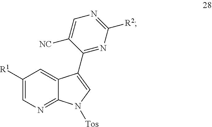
C1([R1])=CN=C2C(=C1)C(C1=NC([R2])=NC=C1[NC])=CN2[Tos]
